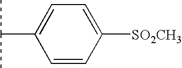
C1=C([SO2CH3])C=CC(C(C)C)=C1
